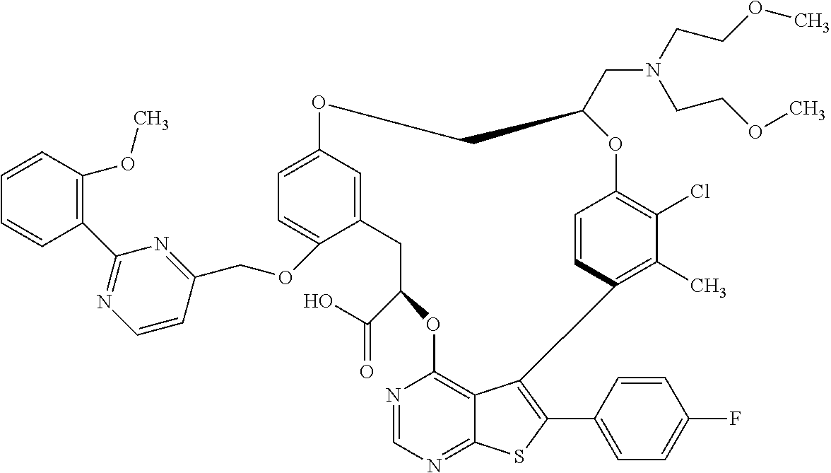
C12=C3C(=NC=N1)SC(C1=CC=C(F)C=C1)=C3C1=C(C)C(Cl)=C(C=C1)OC(CN(CCOC)CCOC)COC1=CC=C(OCC3=NC(C4=C(OC)C=CC=C4)=NC=C3)C(=C1)CC(C(O)=O)O2
